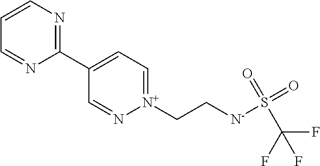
C1=CN=C(C2=CC=[N+](CC[N-]S(=O)(C(F)(F)F)=O)N=C2)N=C1
